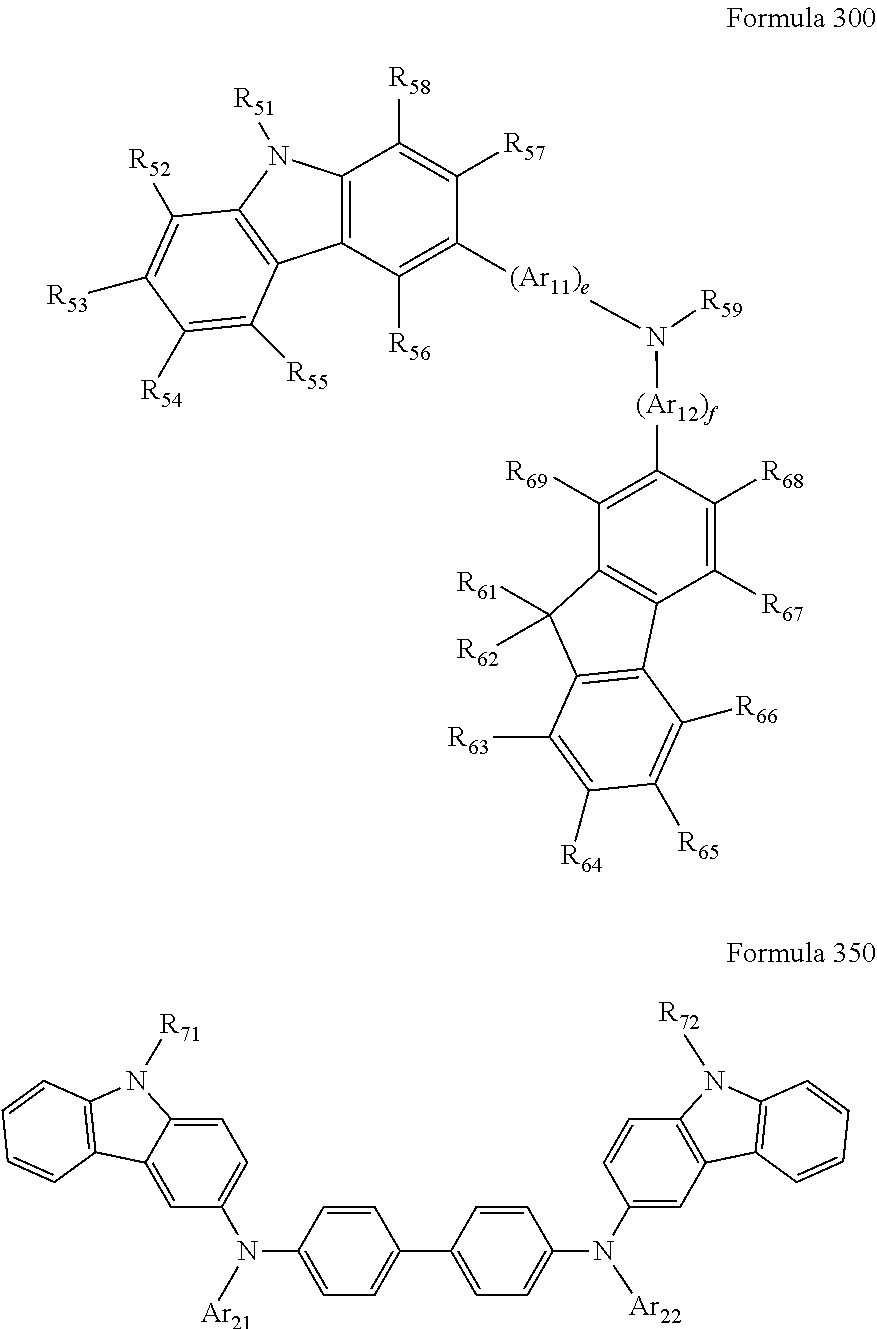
C12=C(C([R56])=C([(Ar11)e]N([(Ar12)f]C3=C([R69])C4=C(C([R67])=C3[R68])C3=C(C4([R61])[R62])C([R63])=C([R64])C([R65])=C3[R66])[R59])C([R57])=C1[R58])C1=C(N2[R51])C([R52])=C([R53])C([R54])=C1[R55].C1=C(N(C2=CC=C3C(=C2)C2=C(N3[R71])C=CC=C2)[Ar21])C=CC(C2=CC=C(N([Ar22])C3=CC4=C(C=C3)N([R72])C3=C4C=CC=C3)C=C2)=C1
